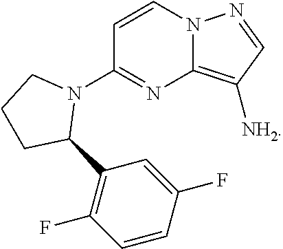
C1=CN2C(=C([NH2])C=N2)N=C1N1CCCC1C1=C(F)C=CC(F)=C1
